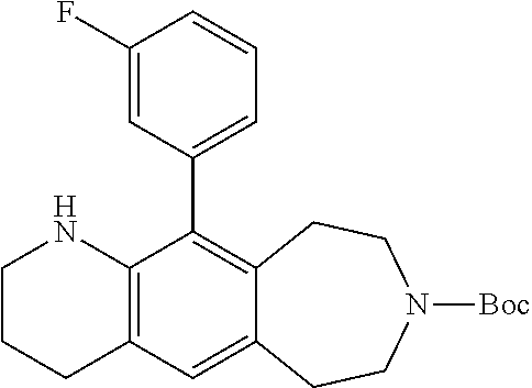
C12=C(C(C3=CC=CC(F)=C3)=C3C(=C1)CCN([Boc])CC3)NCCC2
